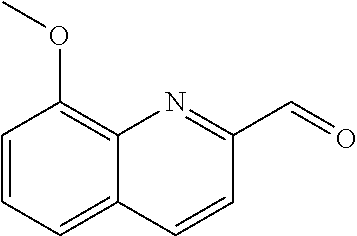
C1=CC2=CC=CC(OC)=C2N=C1C=O
